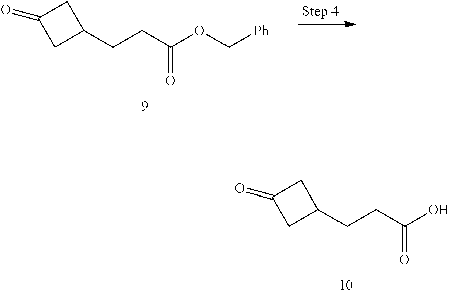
C(CC(OC[Ph])=O)C1CC(=O)C1.C(CC(O)=O)C1CC(=O)C1
